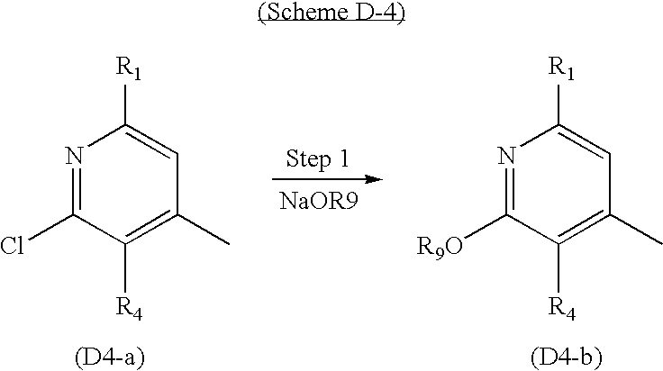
N1=C(Cl)C([R4])=C(C)C=C1[R1].N1=C([R9O])C([R4])=C(C)C=C1[R1]
